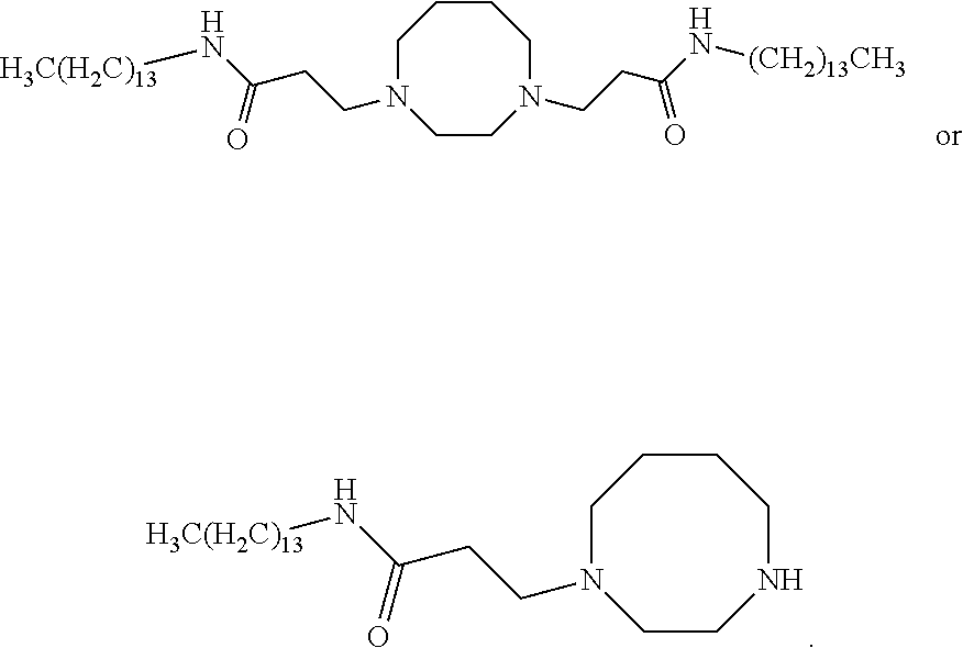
C1CNCCCCN1CCC(N[H3C(H2C)13])=O.C1CN(CCC(=O)N[(CH2)13CH3])CCCCN1CCC(=O)N[H3C(H2C)13]
